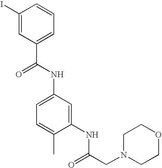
C1(I)=CC(C(=O)NC2=CC=C(C)C(NC(CN3CCOCC3)=O)=C2)=CC=C1
